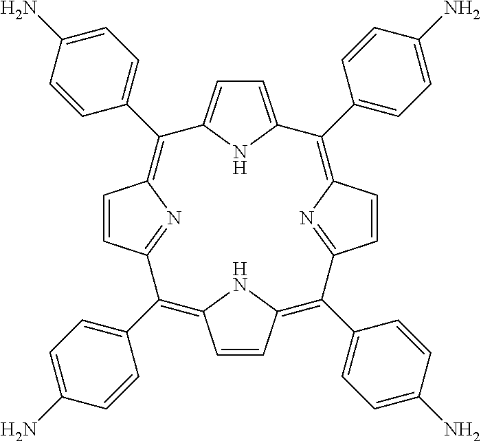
C1=CC2=C(C3=CC=C(N)C=C3)C3=NC(=C(C4=CC=C(N)C=C4)C4=CC=C(C(C5=CC=C(N)C=C5)=C5C=CC(=N5)C(C5=CC=C(N)C=C5)=C1N2)N4)C=C3
